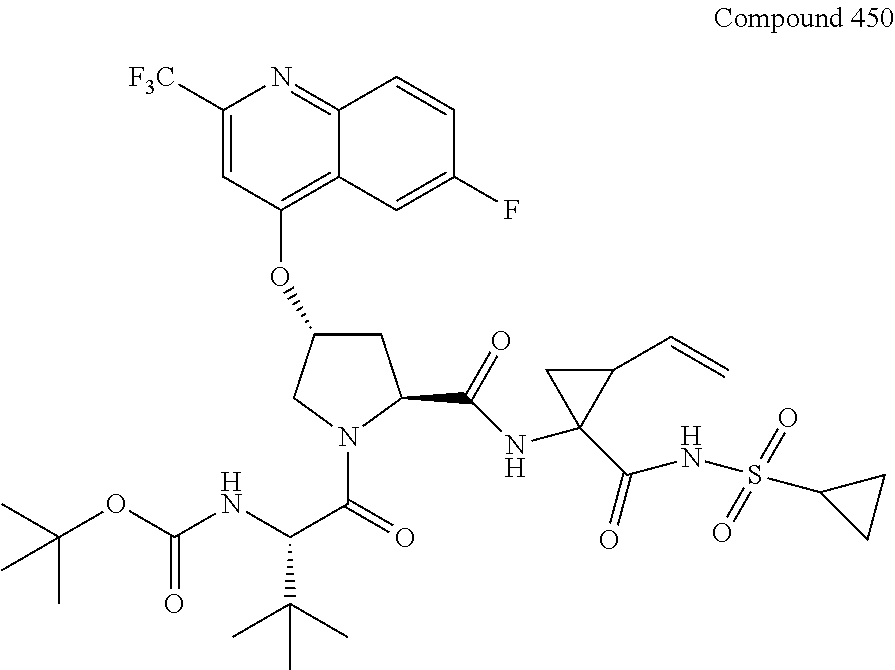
C1(OC2CC(C(=O)NC3(C(NS(C4CC4)(=O)=O)=O)C(C=C)C3)N(C(=O)C(NC(OC(C)(C)C)=O)C(C)(C)C)C2)=C2C(=NC([F3C])=C1)C=CC(F)=C2
